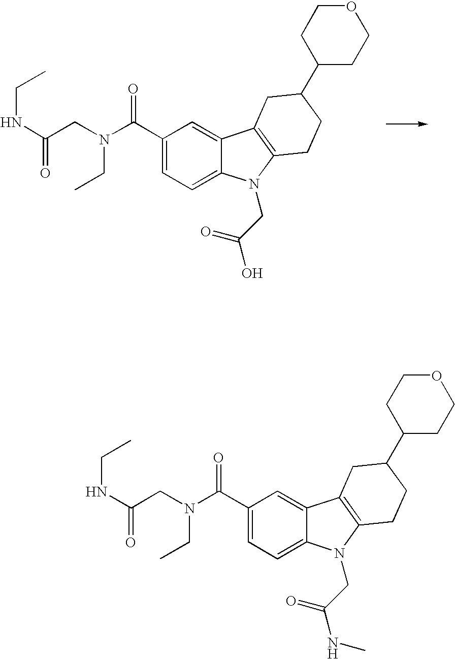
C1(C(N(CC(NCC)=O)CC)=O)=CC=C2C(=C1)C1=C(N2CC(O)=O)CCC(C2CCOCC2)C1.C1(C(N(CC(NCC)=O)CC)=O)=CC=C2C(=C1)C1=C(N2CC(NC)=O)CCC(C2CCOCC2)C1
